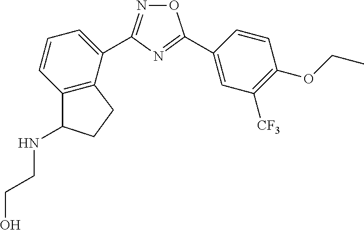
C1(C2=NC(C3=CC=CC4=C3CCC4NCCO)=NO2)=CC([CF3])=C(OCC)C=C1
